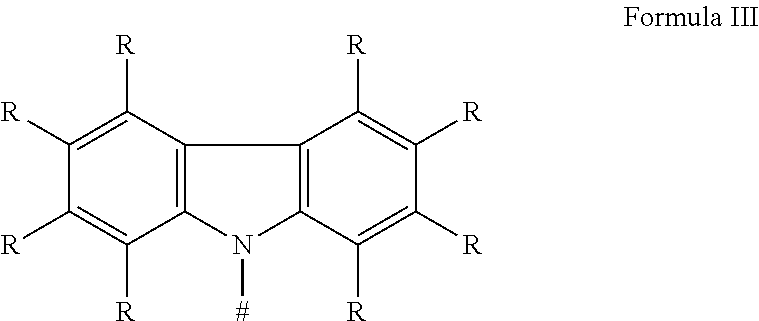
C12=C(C([R])=C([R])C([R])=C1[R])C1=C(N2[#])C([R])=C([R])C([R])=C1[R]
